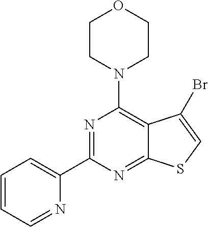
N1=C(C2=CC=CC=N2)N=C2C(=C1N1CCOCC1)C(Br)=CS2
